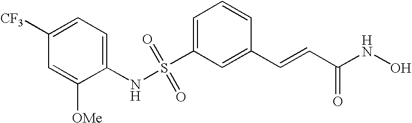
S(C1=CC=CC(C=CC(NO)=O)=C1)(NC1=CC=C([CF3])C=C1[OMe])(=O)=O
